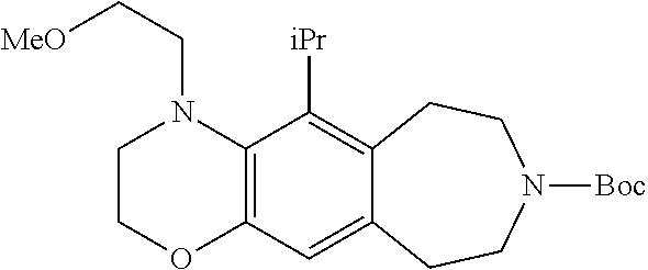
C12=C(C([iPr])=C3C(=C1)CCN([Boc])CC3)N(CC[MeO])CCO2
